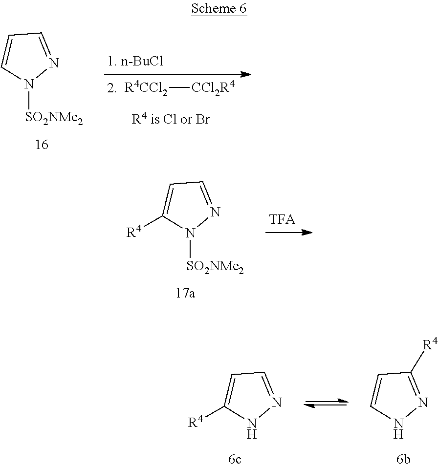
[R4CCl2][CCl2R4].N1([SO2NMe2])N=CC=C1.N1([SO2NMe2])N=CC=C1[R4].[TFA].N1N=C([R4])C=C1.N1N=CC=C1[R4]
